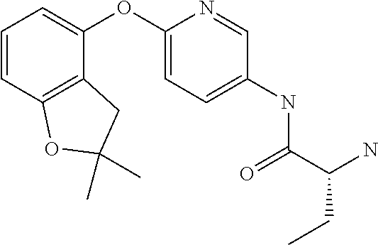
C(CC)(C(=O)NC1=CC=C(OC2=CC=CC3=C2CC(C)(C)O3)N=C1)N
